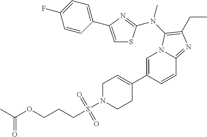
C1=C(C2=CCN(S(CCCOC(C)=O)(=O)=O)CC2)C=CC2=NC(CC)=C(N(C)C3=NC(C4=CC=C(F)C=C4)=CS3)N12
